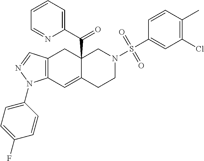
C12=C(C=C3C(C(C4=CC=CC=N4)=O)(C1)CN(S(C1=CC(Cl)=C(C)C=C1)(=O)=O)CC3)N(C1=CC=C(F)C=C1)N=C2
